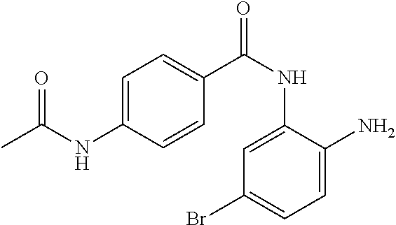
C1=C(NC(C)=O)C=CC(C(NC2=CC(Br)=CC=C2N)=O)=C1
